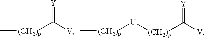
C[(CH2)p]C([V])=[Y].C[(CH2)p][U][(CH2)p]C(=[Y])[V]
